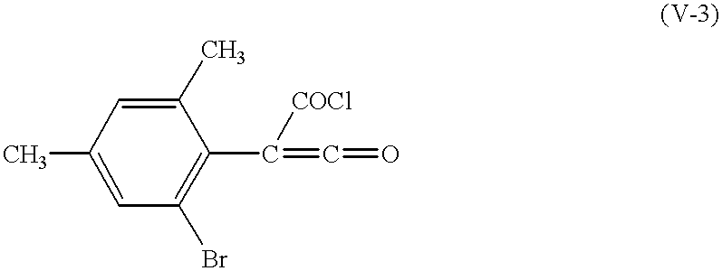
CC1=CC(Br)=C(C(=C=O)[COCl])C(C)=C1
